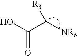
OC(C([NR6])[R3])=O
